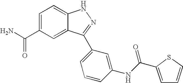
C(C1=CC=C2C(=C1)C(C1=CC=CC(NC(C3=CC=CS3)=O)=C1)=NN2)(N)=O
